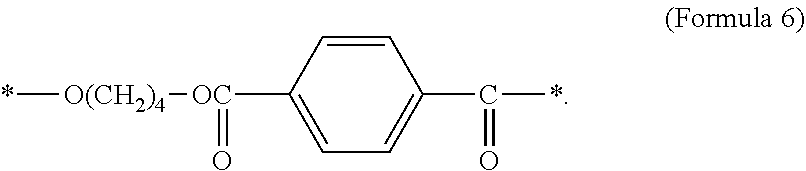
*[O(CH2)4][OC](C1=CC=C(C(*)=O)C=C1)=O
